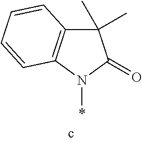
C12=C(N(*)C(=O)C1(C)C)C=CC=C2
